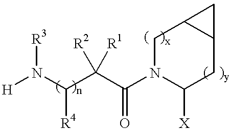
[H]N(C(C(C(N1C([X])CC2C(C1)C2)=O)([R2])[R1])[R4])[R3]
